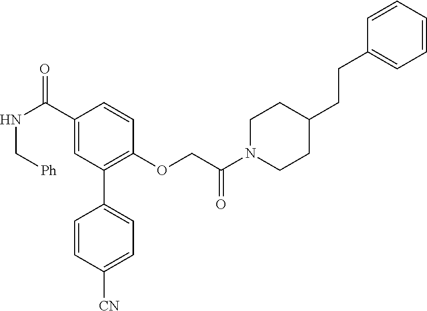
C1(C(NC[Ph])=O)=CC(C2=CC=C([CN])C=C2)=C(OCC(N2CCC(CCC3=CC=CC=C3)CC2)=O)C=C1
